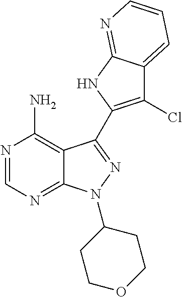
C12=C(N)N=CN=C1N(C1CCOCC1)N=C2C1=C(Cl)C2=CC=CN=C2N1
